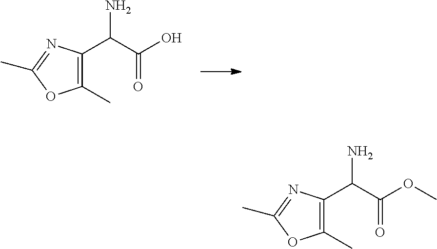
C1(C)=C(C(C(O)=O)N)N=C(C)O1.C1(C)=C(C(C(OC)=O)N)N=C(C)O1
